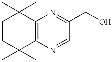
C12=C(N=CC(CO)=N1)C(C)(C)CCC2(C)C
